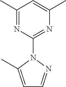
C1(C)=NC(N2C(C)=CC=N2)=NC(C)=C1
